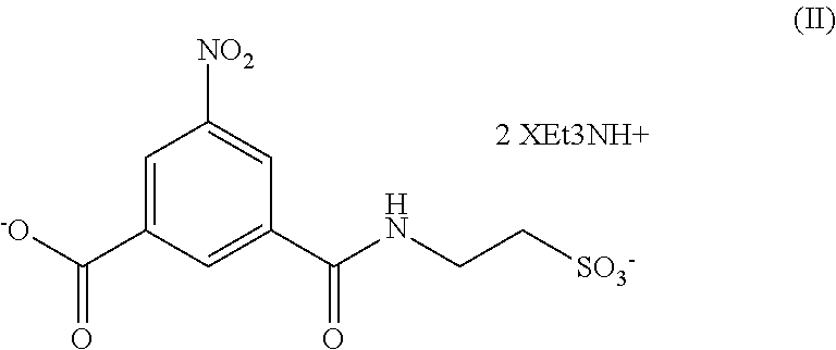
C1=C(C([-O])=O)C=C(C(NCC[SO3-])=O)C=C1[NO2].[2 XEt3NH+]
